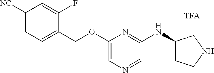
C1([NC])=CC=C(COC2=CN=CC(NC3CCNC3)=N2)C(F)=C1
